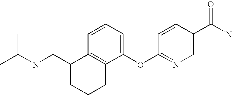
C12=C(C(OC3=NC=C(C(N)=O)C=C3)=CC=C1)CCCC2CNC(C)C
